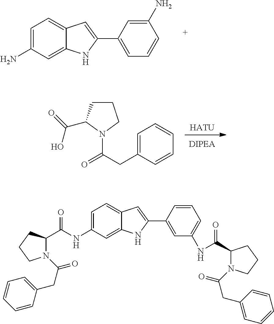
C1=C(N)C=C2C(=C1)C=C(C1=CC=CC(N)=C1)N2.[HATU].C1CC(C(=O)O)N(C(CC2=CC=CC=C2)=O)C1.C1=C(NC(C2N(C(CC3=CC=CC=C3)=O)CCC2)=O)C=C2C(=C1)C=C(C1=CC(NC(C3N(C(CC4=CC=CC=C4)=O)CCC3)=O)=CC=C1)N2
